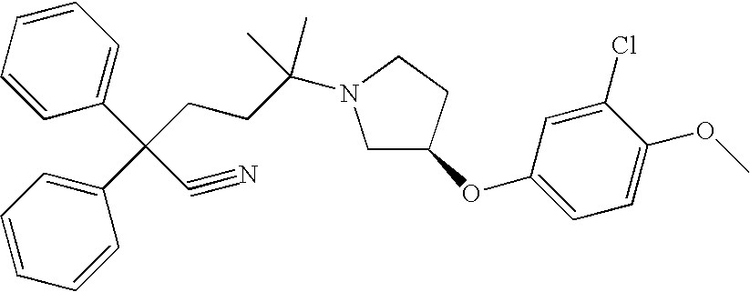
C1=CC=CC(C(CCC(N2CC(OC3=CC=C(OC)C(Cl)=C3)CC2)(C)C)(C2=CC=CC=C2)C#N)=C1
